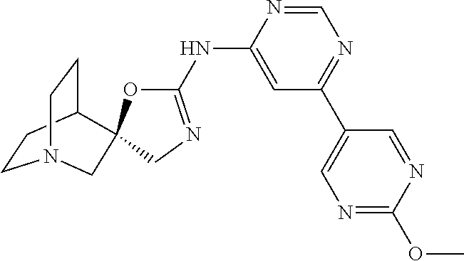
C1CC2CCN1CC21OC(NC2=CC(C3=CN=C(OC)N=C3)=NC=N2)=NC1
